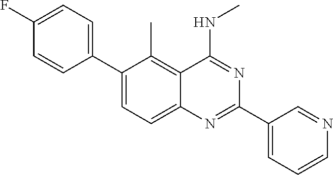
C1(C2=CC=C(F)C=C2)=CC=C2C(=C1C)C(NC)=NC(C1=CC=CN=C1)=N2
